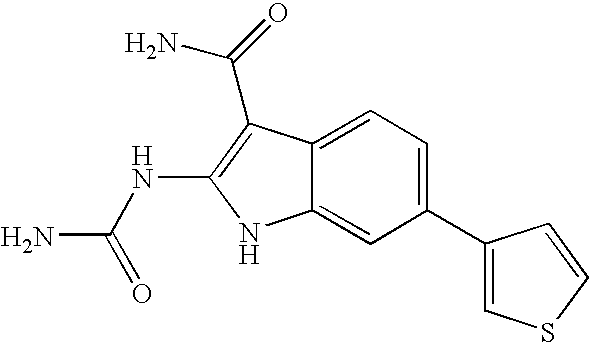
C1(C2=CSC=C2)=CC=C2C(=C1)NC(NC(N)=O)=C2C(N)=O
